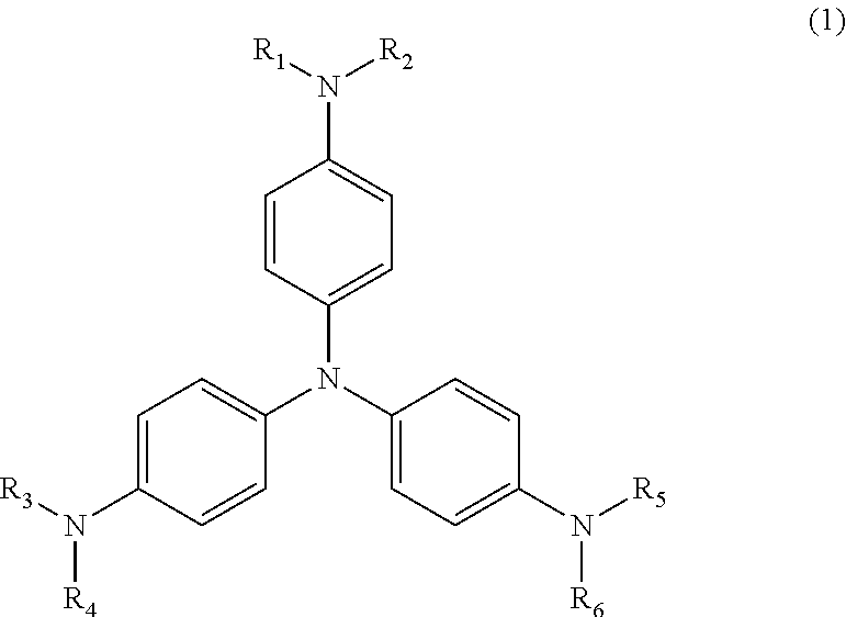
C1=CC(N(C2=CC=C(N([R5])[R6])C=C2)C2=CC=C(N([R3])[R4])C=C2)=CC=C1N([R1])[R2]
